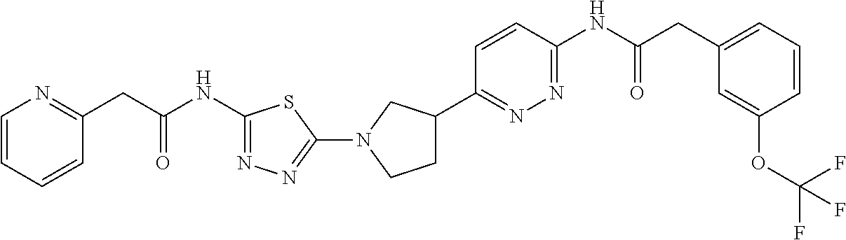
C1(NC(CC2=NC=CC=C2)=O)=NN=C(N2CCC(C3=NN=C(NC(CC4=CC=CC(OC(F)(F)F)=C4)=O)C=C3)C2)S1
